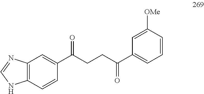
C1(C(CCC(C2=CC=CC([OMe])=C2)=O)=O)=CC2=C(C=C1)NC=N2
